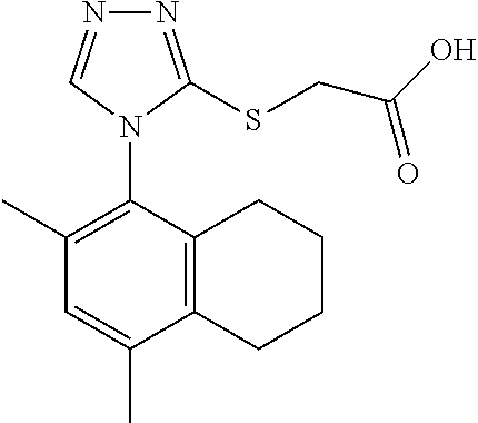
N1=C(SCC(O)=O)N(C2=C(C)C=C(C)C3=C2CCCC3)C=N1
